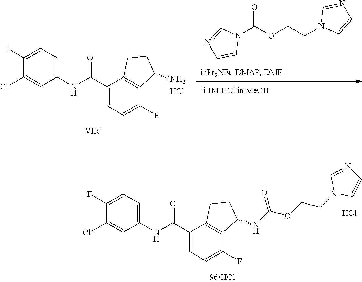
C1(Cl)=CC(NC(C2=CC=C(F)C3=C2CCC3NC(OCCN2C=CN=C2)=O)=O)=CC=C1F.Cl.N1(C(OCCN2C=CN=C2)=O)C=NC=C1.C1(Cl)=CC(NC(C2=CC=C(F)C3=C2CCC3N)=O)=CC=C1F.Cl
